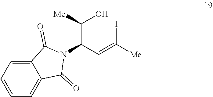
C12=CC=CC=C1C(=O)N(C(C=C(I)[Me])C(O)[Me])C2=O
